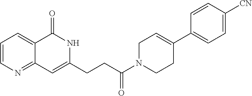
C1=CN=C2C(=C1)C(=O)NC(CCC(N1CC=C(C3=CC=C([CN])C=C3)CC1)=O)=C2
